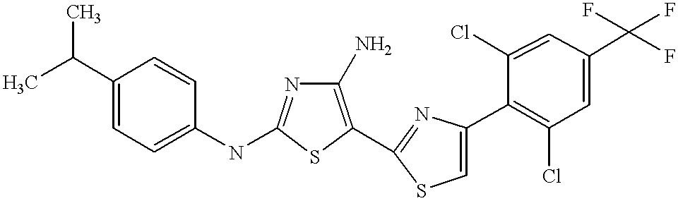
C1(N)=C(C2=NC(C3=C(Cl)C=C(C(F)(F)F)C=C3Cl)=CS2)SC(NC2=CC=C(C(C)C)C=C2)=N1
